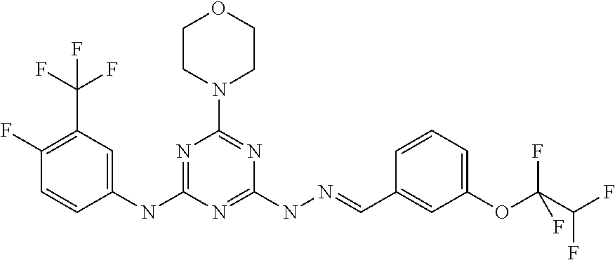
C1(NC2=NC(N3CCOCC3)=NC(NN=CC3=CC(OC(F)(C(F)F)F)=CC=C3)=N2)=CC(C(F)(F)F)=C(F)C=C1
